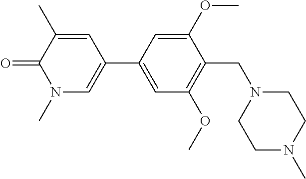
C1=C(C2=CN(C)C(=O)C(C)=C2)C=C(OC)C(CN2CCN(C)CC2)=C1OC
